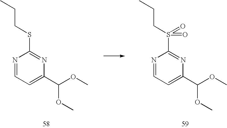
C1(C(OC)OC)=CC=NC(SCCC)=N1.C1(C(OC)OC)=CC=NC(S(CCC)(=O)=O)=N1
